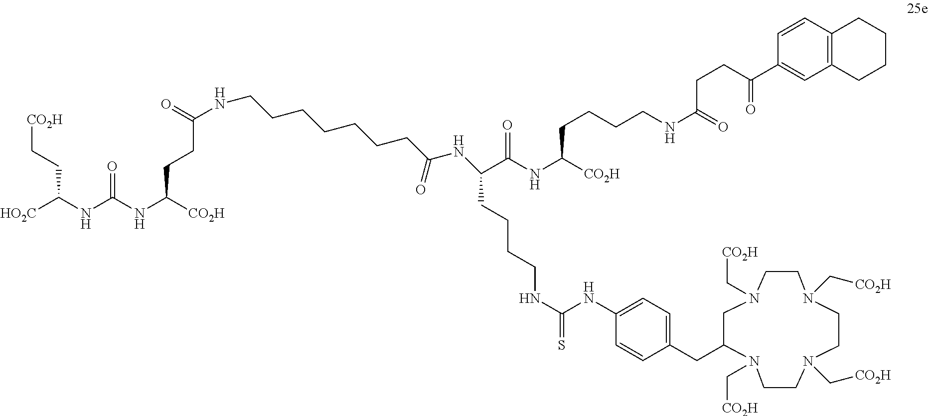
[HO2C]C(NC(NC([CO2H])CCC(=O)NCCCCCCCC(NC(CCCCNC(NC1=CC=C(CC2N(C[CO2H])CCN(C[CO2H])CCN(C[CO2H])CCN(C[CO2H])C2)C=C1)=S)C(NC([CO2H])CCCCNC(=O)CCC(C1=CC2=C(C=C1)CCCC2)=O)=O)=O)=O)CC[CO2H]
